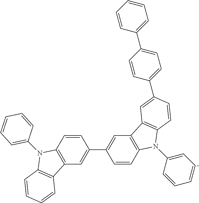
C1=CC=CC(N2C3=C(C=C(C4=CC5=C(C=C4)N(C4=CC=CC=C4)C4=C5C=C(C5=CC=C(C6=CC=CC=C6)C=C5)C=C4)C=C3)C3=C2C=CC=C3)=C1
